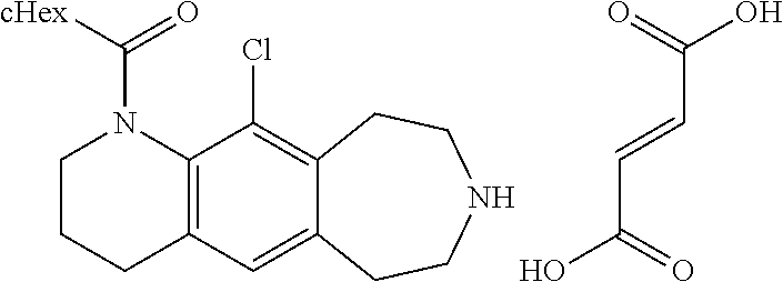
C1CCC2=C(N1C([cHex])=O)C(Cl)=C1C(=C2)CCNCC1.C(C=CC(O)=O)(O)=O
